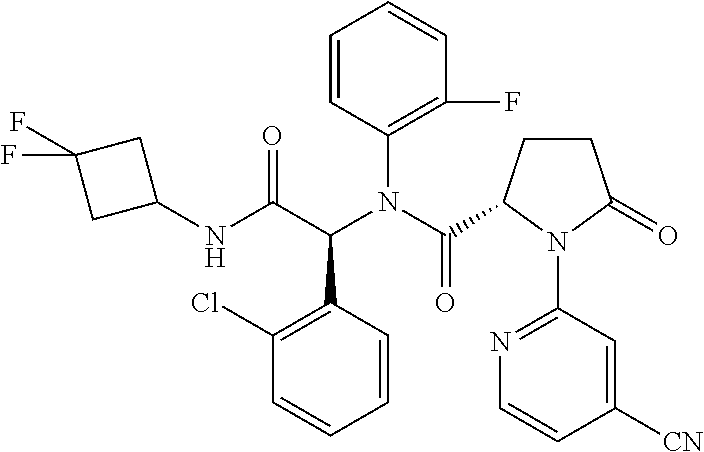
C1(Cl)=C(C(C(NC2CC(F)(F)C2)=O)N(C(=O)C2CCC(=O)N2C2=NC=CC([CN])=C2)C2=C(F)C=CC=C2)C=CC=C1
